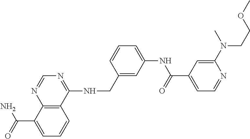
C12=C(C(NCC3=CC(NC(C4=CC=NC(N(CCOC)C)=C4)=O)=CC=C3)=NC=N1)C=CC=C2C(=O)N
